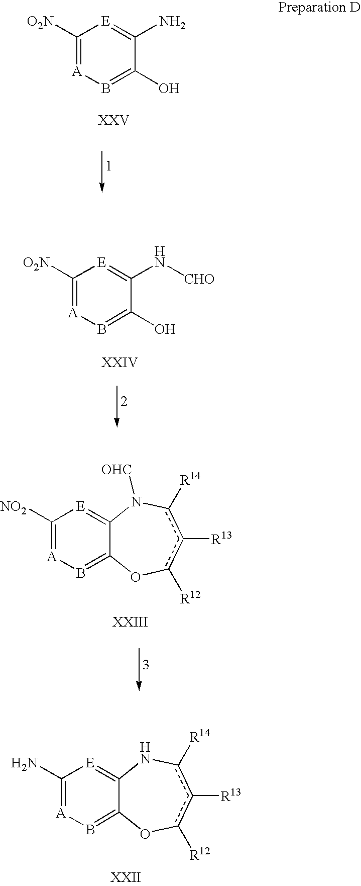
C1([O2N])=[A]B=C(O)C(N)=[E]1.C1([O2N])=[A]B=C(O)C(N[CHO])=[E]1.C1([NO2])=[A]B=C2C(=[E]1)N([OHC])c([R14])c([R13])c([R12])O2.C1(N)=[A]B=C2C(=[E]1)Nc([R14])c([R13])c([R12])O2
